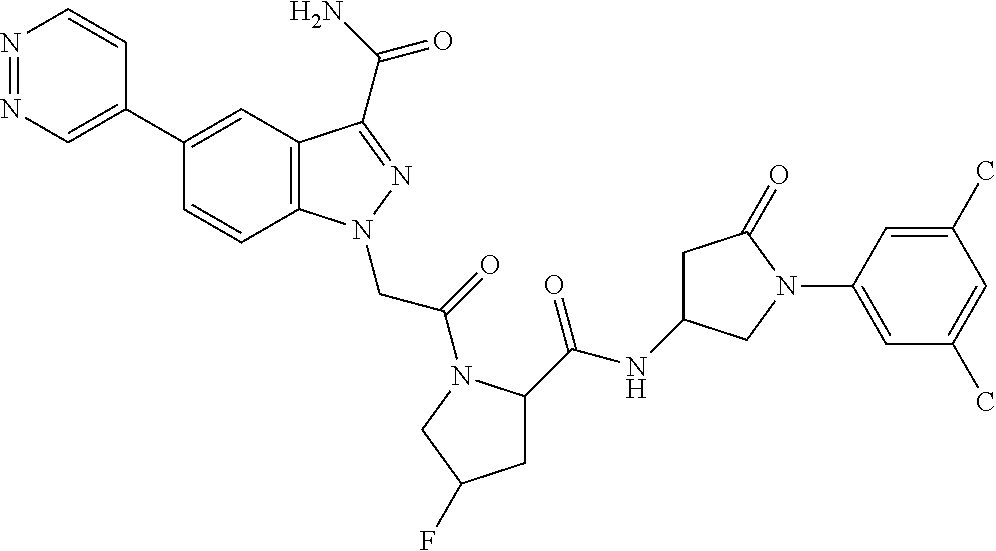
N1=NC=C(C2=CC3=C(C=C2)N(CC(=O)N2C(C(NC4CC(=O)N(C5=CC(C)=CC(C)=C5)C4)=O)CC(F)C2)N=C3C(N)=O)C=C1
